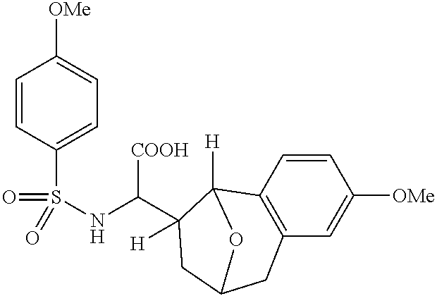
C1=CC(S(=O)(=O)NC([COOH])C2([H])C3([H])C4=C(C=C([OMe])C=C4)CC(C2)O3)=CC=C1[OMe]
